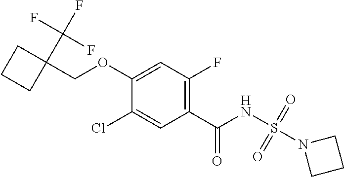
C1(Cl)=CC(C(NS(N2CCC2)(=O)=O)=O)=C(F)C=C1OCC1(C(F)(F)F)CCC1
